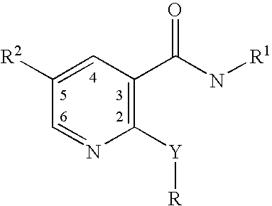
C1=C([R2])C=NC([Y][R])=C1C(N[R1])=O
